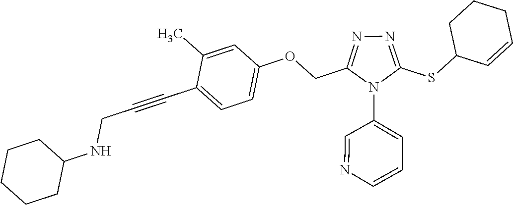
C1=C(C)C(C#CCNC2CCCCC2)=CC=C1OCC1=NN=C(SC2C=CCCC2)N1C1=CC=CN=C1
